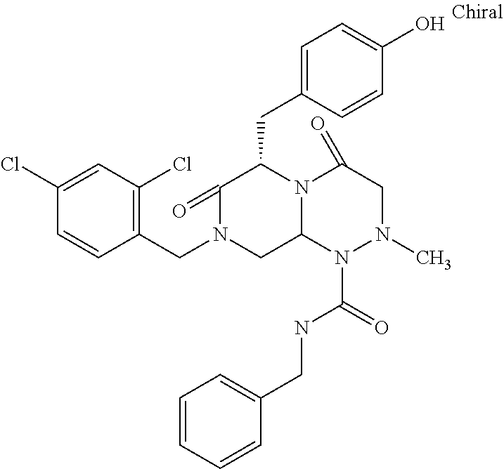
C1(CN2CC3N(C(CC4=CC=C(O)C=C4)C2=O)C(=O)CN(C)N3C(=O)NCC2=CC=CC=C2)=C(Cl)C=C(Cl)C=C1
